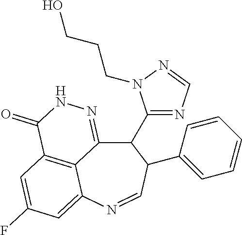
C12=C3C=C(F)C=C1N=CC(C1=CC=CC=C1)C(C1=NC=NN1CCCO)C2=NNC3=O
